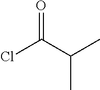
ClC(C(C)C)=O
